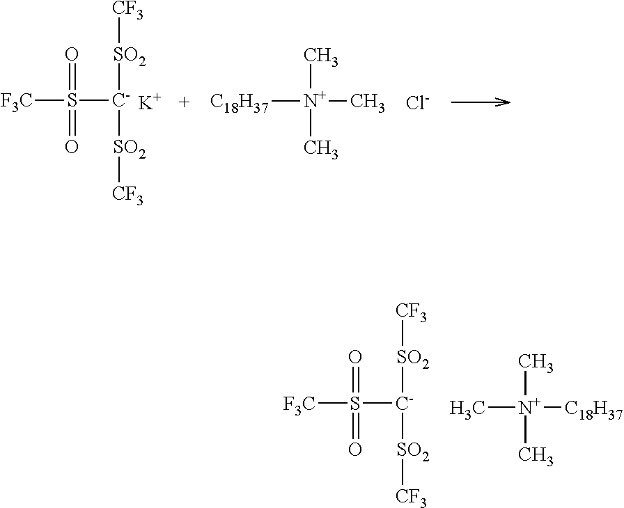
[F3C]S([C-]([SO2][CF3])[SO2][CF3])(=O)=O.C[N+]([C18H37])(C)C.[F3C]S([C-]([SO2][CF3])[SO2][CF3])(=O)=O.[C18H37][N+](C)(C)C.[Cl-].[K]
